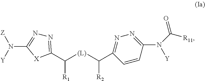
[Z]N([Y])C1=NN=C(C([(L)]C([R2])C2=NN=C(N([Y])C(=O)[R11])C=C2)[R1])[X]1
